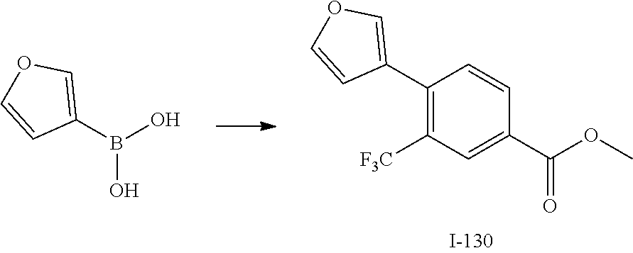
C1(C2=COC=C2)=C([F3C])C=C(C(OC)=O)C=C1.B(O)(O)C1=COC=C1
